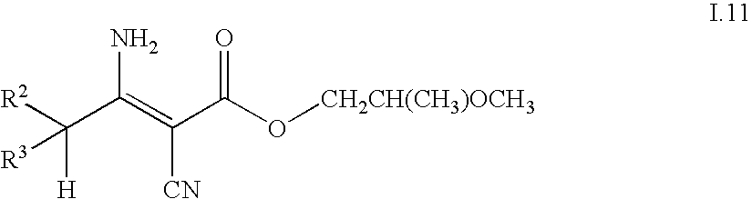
C(=C(C(O[CH2CH(CH3)OCH3])=O)[CN])(C([H])([R3])[R2])N
